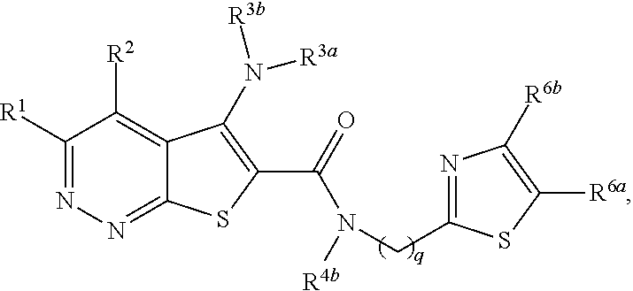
C1([R1])=NN=C2C(=C1[R2])C(N([R3a])[R3b])=C(C(N([R4b])CC1=NC([R6b])=C([R6a])S1)=O)S2
